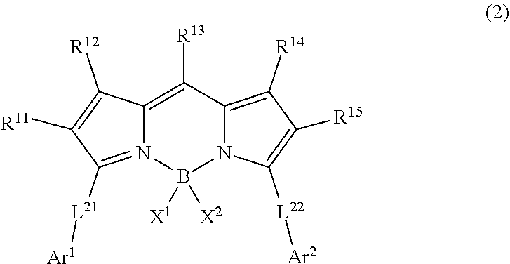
C12=C([R13])C3=C([R14])C([R15])=C([L22][Ar2])N3B([X1])([X2])N1=C([L21][Ar1])C([R11])=C2[R12]
